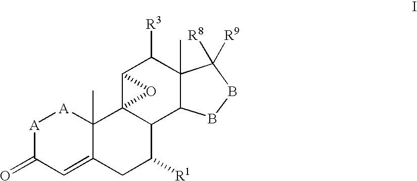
C1(=O)C=C2C(C)([A][A]1)C13C(C([R1])C2)C2C(C)(C([R3])C1O3)C([R9])([R8])BB2
